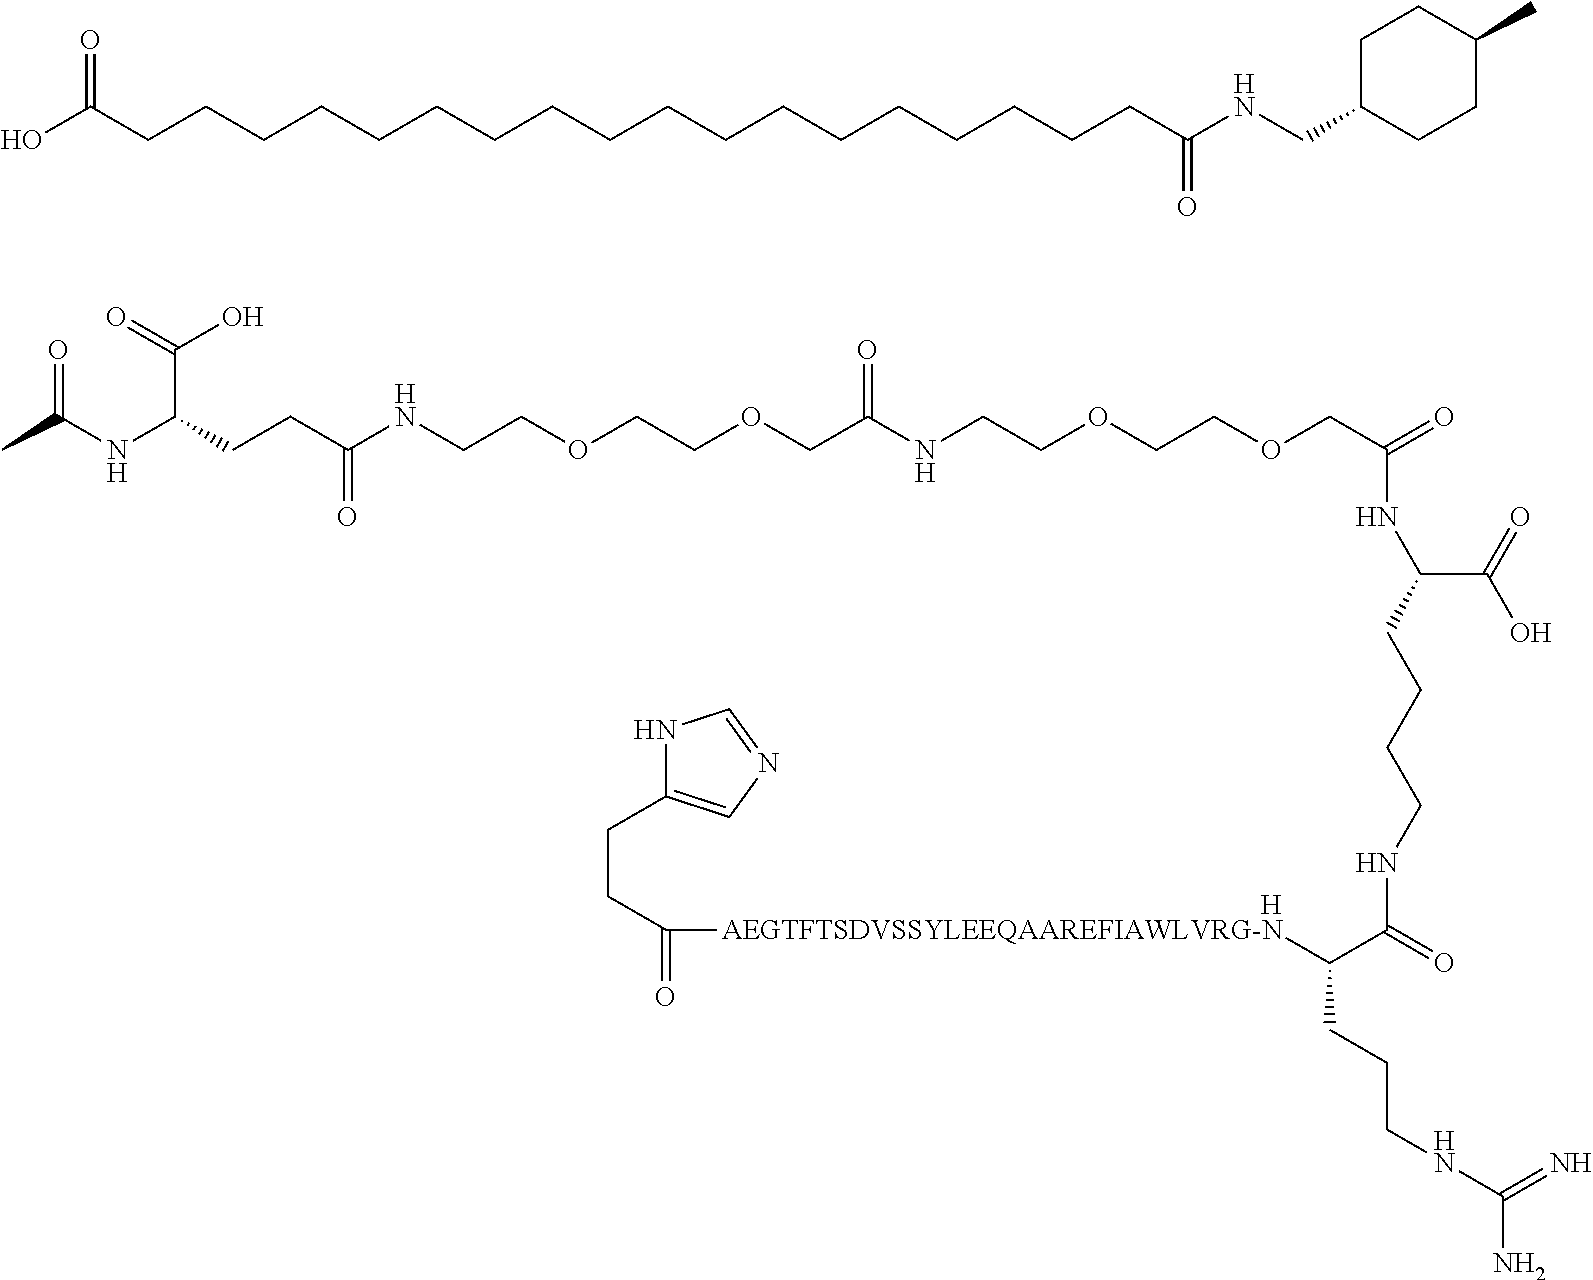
O=C(C)NC(C(O)=O)CCC(=O)NCCOCCOCC(=O)NCCOCCOCC(NC(C(O)=O)CCCCNC(=O)C(CCCNC(N)=N)[AEGTFTSDVSSYLEEQAAREFIAWLVRG-N]C(CCC1=CN=CN1)=O)=O.[H].OC(CCCCCCCCCCCCCCCCCCC(NCC1CCC(C)CC1)=O)=O
